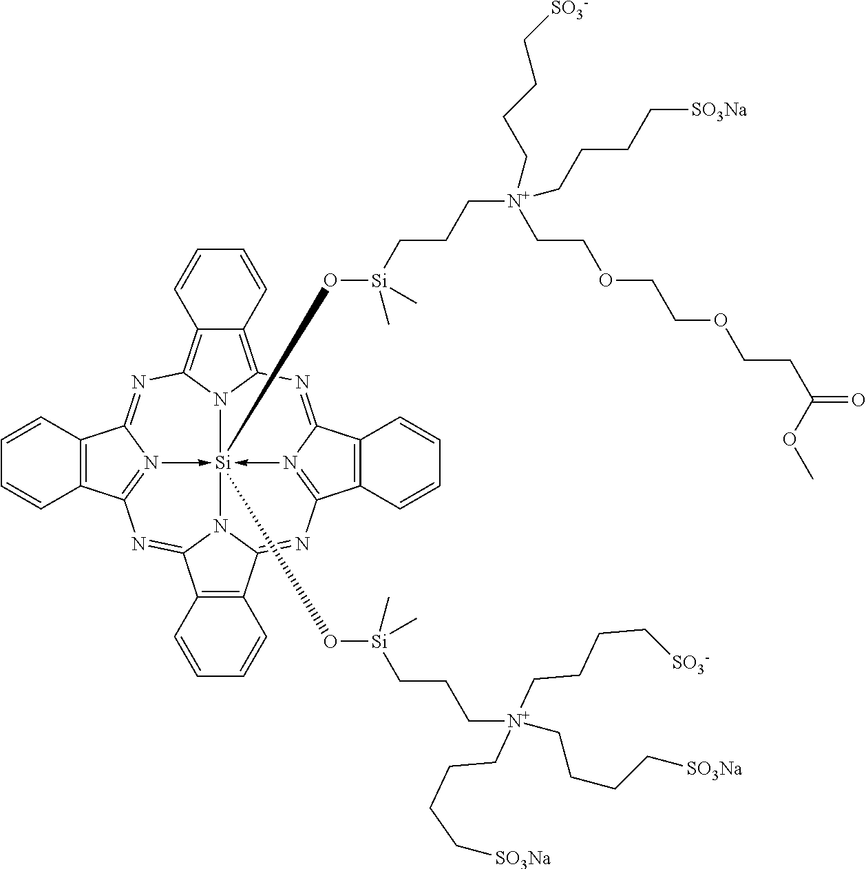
C1=CC2=C(C=C1)C1=NC3=C4C(=C5N3[Si]36(O[Si](CCC[N+](CCCC[SO3Na])(CCCC[SO3Na])CCCC[SO3-])(C)C)(O[Si](CCC[N+](CCCC[SO3Na])(CCOCCOCCC(=O)OC)CCCC[SO3-])(C)C)-N1=C2N=C1C2=C(C(=NC7=N->3C(=N5)C3=C7C=CC=C3)N16)C=CC=C2)C=CC=C4
